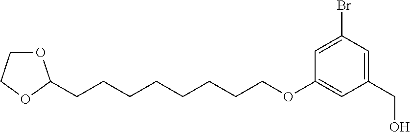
C1(CO)=CC(Br)=CC(OCCCCCCCCC2OCCO2)=C1
